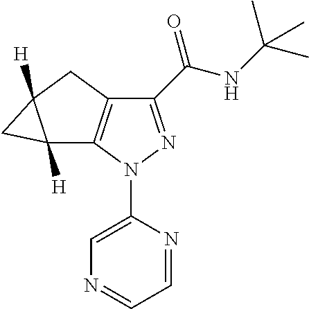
C1(C(NC(C)(C)C)=O)=NN(C2=CN=CC=N2)C2=C1CC1([H])C2([H])C1
